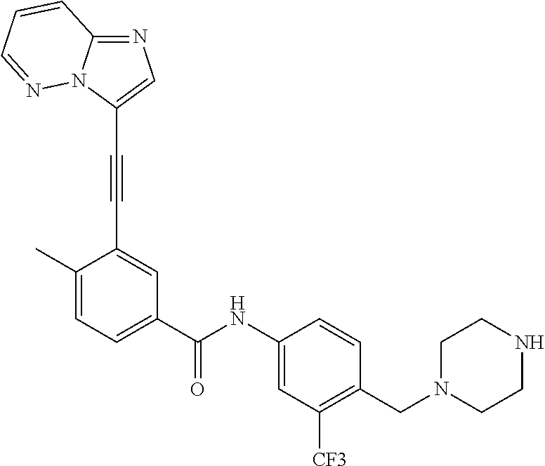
N1=C2N(C(C#CC3=CC(C(NC4=CC([CF3])=C(CN5CCNCC5)C=C4)=O)=CC=C3C)=C1)N=CC=C2
